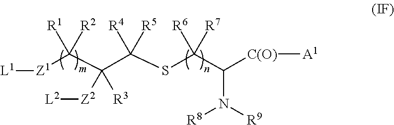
[L1][Z1]C(C(C(SC(C(N([R9])[R8])[C(O)][A1])([R6])[R7])([R4])[R5])([R3])[Z2][L2])([R1])[R2]
